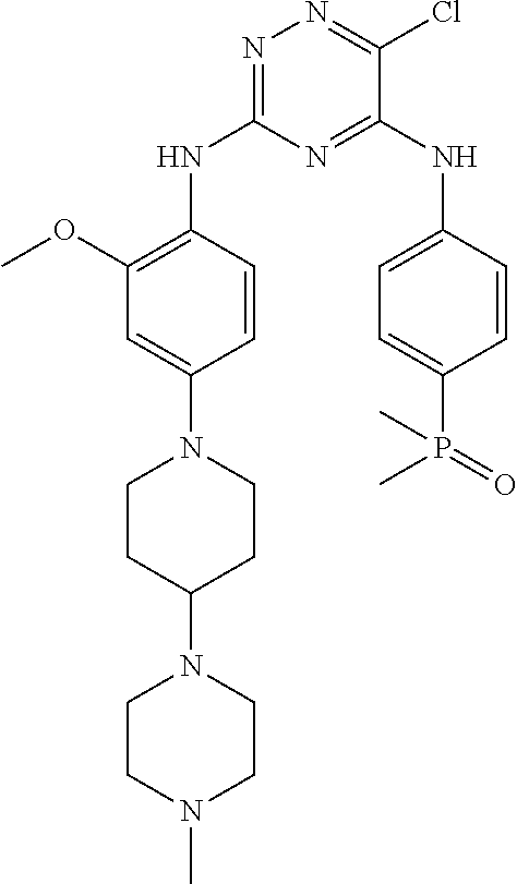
N1=C(NC2=C(OC)C=C(N3CCC(N4CCN(C)CC4)CC3)C=C2)N=C(NC2=CC=C(P(C)(=O)C)C=C2)C(Cl)=N1
